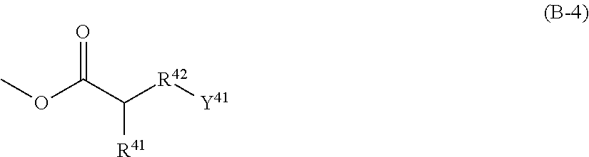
O(C(C([R42][Y41])[R41])=O)C
